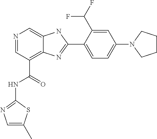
N1=CC(C(=O)NC2=NC=C(C)S2)=C2C(=C1)NC(C1=CC=C(N3CCCC3)C=C1C(F)F)=N2
